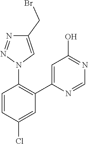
C1=NC(C2=C(N3C=C(CBr)N=N3)C=CC(Cl)=C2)=CC(O)=N1
